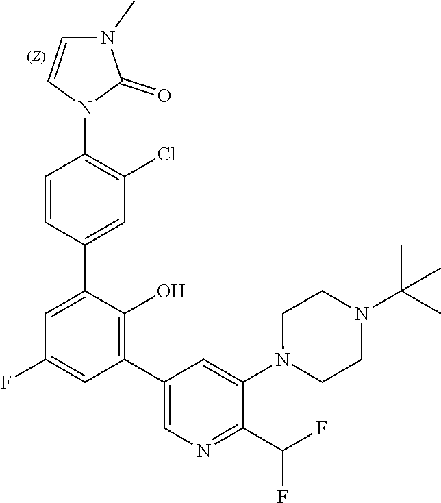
C1(C2=C(O)C(C3=CC(Cl)=C(N4C(=O)N(C)C=C4)C=C3)=CC(F)=C2)=CN=C(C(F)F)C(N2CCN(C(C)(C)C)CC2)=C1
